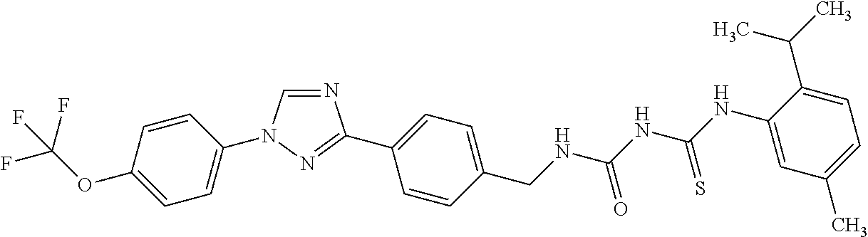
N1=CN(C2=CC=C(OC(F)(F)F)C=C2)N=C1C1=CC=C(CNC(NC(NC2=CC(C)=CC=C2C(C)C)=S)=O)C=C1
